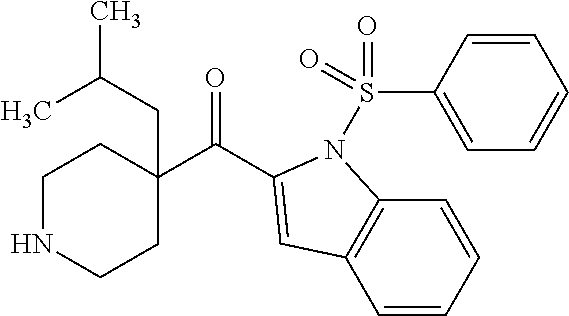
C(=O)(C1(CC(C)C)CCNCC1)C1=CC2=C(C=CC=C2)N1S(C1=CC=CC=C1)(=O)=O
